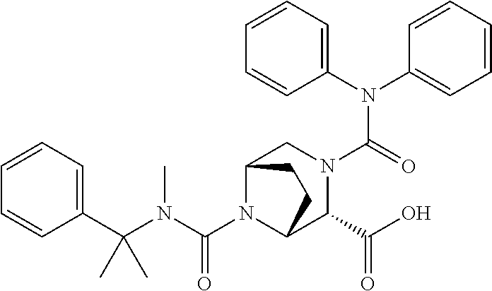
C1=CC=CC=C1C(N(C(N1C2C(C(O)=O)N(C(N(C3=CC=CC=C3)C3=CC=CC=C3)=O)CC1CC2)=O)C)(C)C
